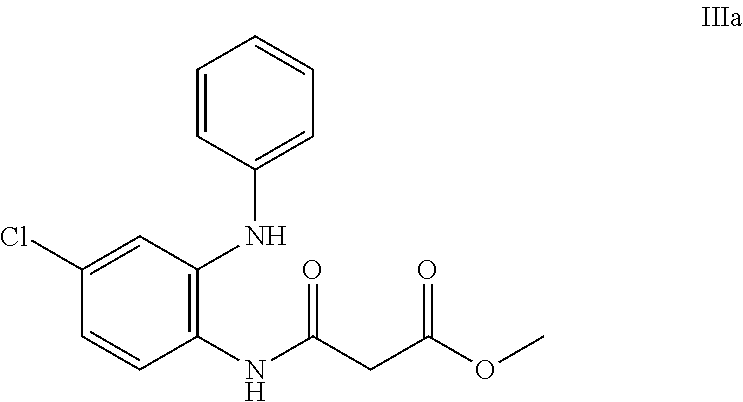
C1(NC(CC(OC)=O)=O)=C(NC2=CC=CC=C2)C=C(Cl)C=C1
